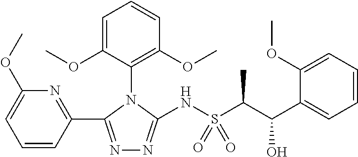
C1=CC(C2=NN=C(NS(C(C)C(O)C3=CC=CC=C3OC)(=O)=O)N2C2=C(OC)C=CC=C2OC)=NC(OC)=C1
